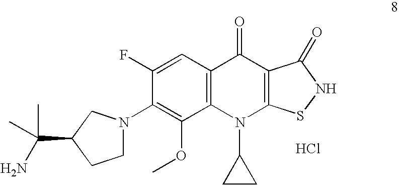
C12=C(C=C(F)C(N3CCC(C(C)(N)C)C3)=C1OC)C(=O)C1=C(N2C2CC2)SNC1=O.Cl
